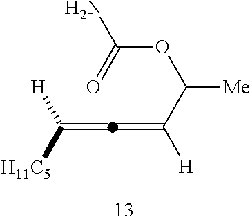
C(=C)([H])[H11C5].C([H])(=C)C(OC(N)=O)[Me]
